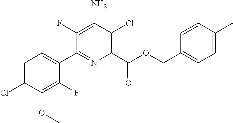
C1=C(Cl)C(OC)=C(F)C(C2=NC(C(OCC3=CC=C(C)C=C3)=O)=C(Cl)C(N)=C2F)=C1
